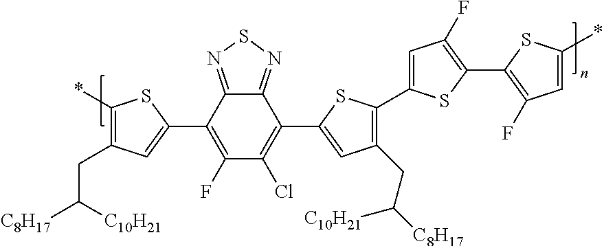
C1(*)=C(CC([C8H17])[C10H21])C=C(C2=C(F)C(Cl)=C(C3=CC(CC([C10H21])[C8H17])=C(C4=CC(F)=C(C5=C(F)C=C(*)S5)S4)S3)C3=NSN=C23)S1
